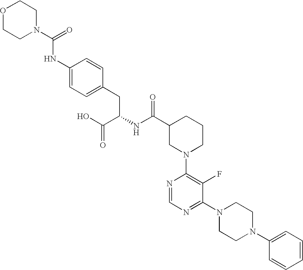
O1CCN(C(=O)NC2=CC=C(CC(NC(C3CN(C4=C(F)C(N5CCN(C6=CC=CC=C6)CC5)=NC=N4)CCC3)=O)C(O)=O)C=C2)CC1
